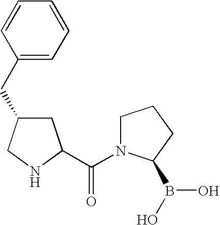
C1(CC2CC(C(N3CCCC3B(O)O)=O)NC2)=CC=CC=C1
